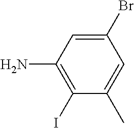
C1(Br)=CC(N)=C(I)C(C)=C1
